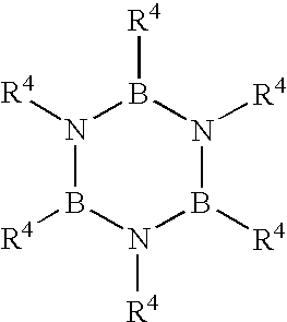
N1([R4])B([R4])N([R4])B([R4])N([R4])B1[R4]
